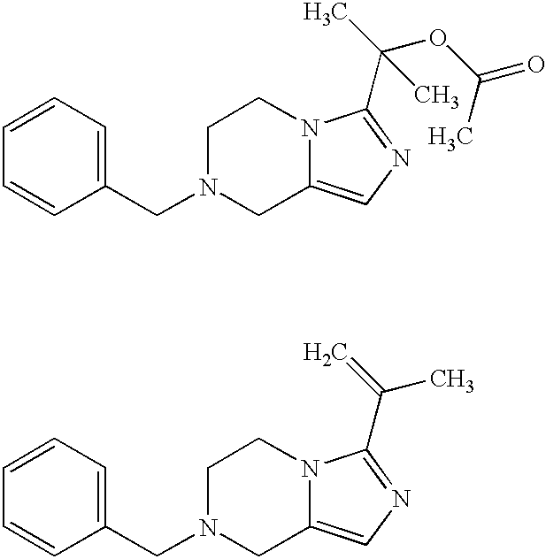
C1(CN2CC3=CN=C(C(OC(C)=O)(C)C)N3CC2)=CC=CC=C1.C1(CN2CC3=CN=C(C(C)=C)N3CC2)=CC=CC=C1
